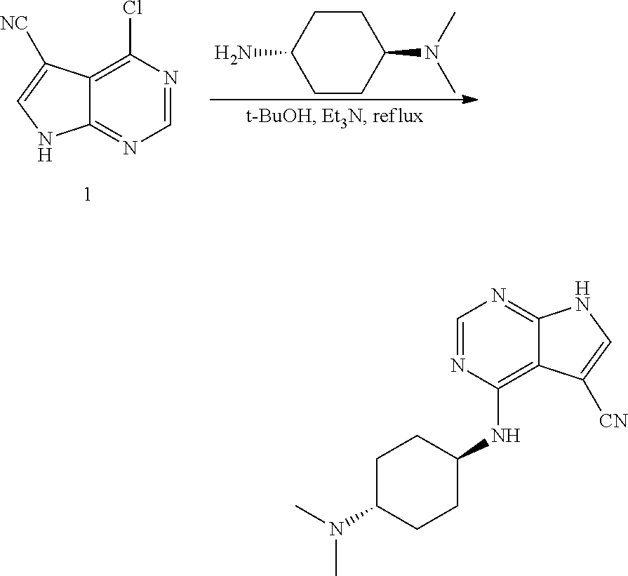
C1(N)CCC(N(C)C)CC1.C12=C(Cl)N=CN=C1NC=C2[NC].C1=NC(NC2CCC(N(C)C)CC2)=C2C(=N1)NC=C2[CN]
